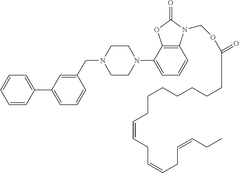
C1=CC(C2=CC=CC(CN3CCN(C4=CC=CC5=C4OC(=O)N5COC(=O)CCCCCCCC=CCC=CCC=CCC)CC3)=C2)=CC=C1
